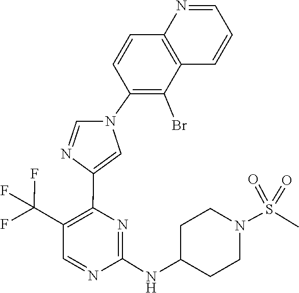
C1=CC2=C(C(Br)=C1N1C=NC(C3=C(C(F)(F)F)C=NC(NC4CCN(S(=O)(=O)C)CC4)=N3)=C1)C=CC=N2
